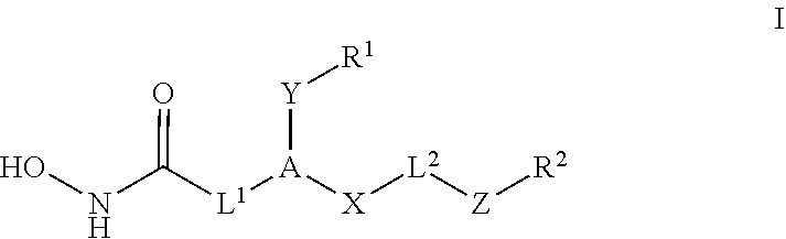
O=C(NO)[L1][A]([X][L2][Z][R2])[Y][R1]
